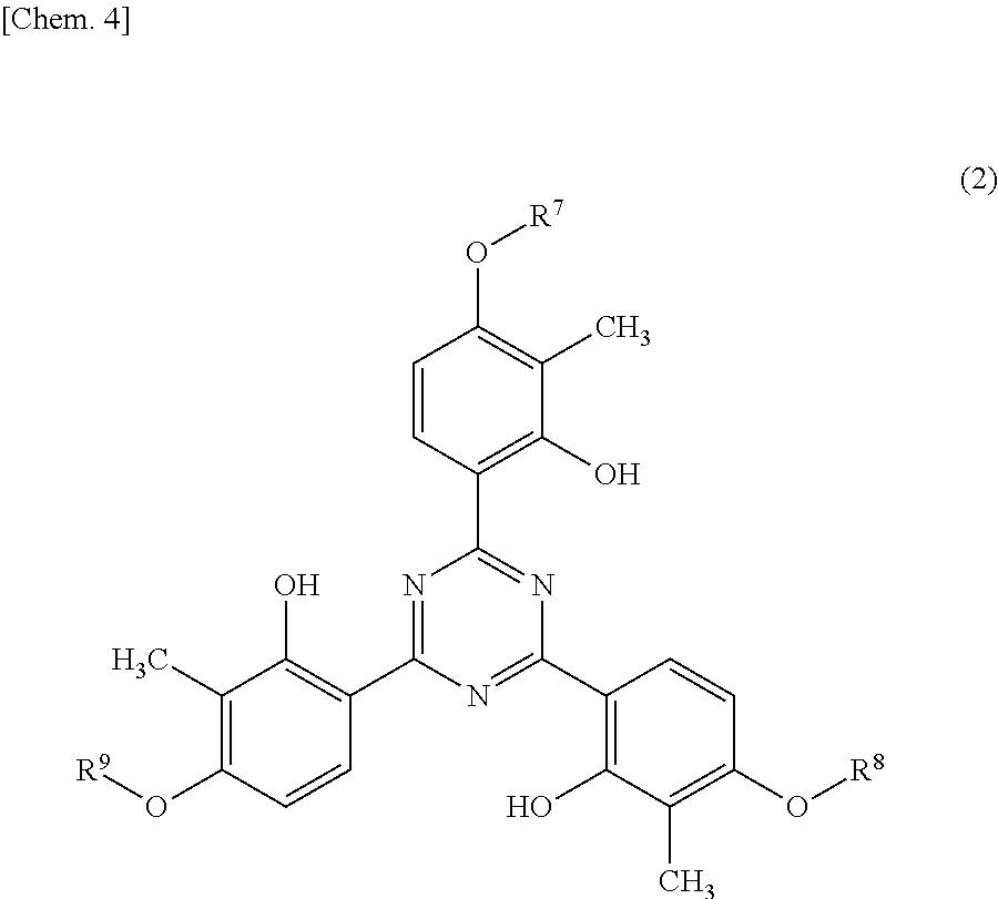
C1=CC(O[R7])=C(C)C(O)=C1C1=NC(C2=C(O)C(C)=C(O[R8])C=C2)=NC(C2=C(O)C(C)=C(O[R9])C=C2)=N1
